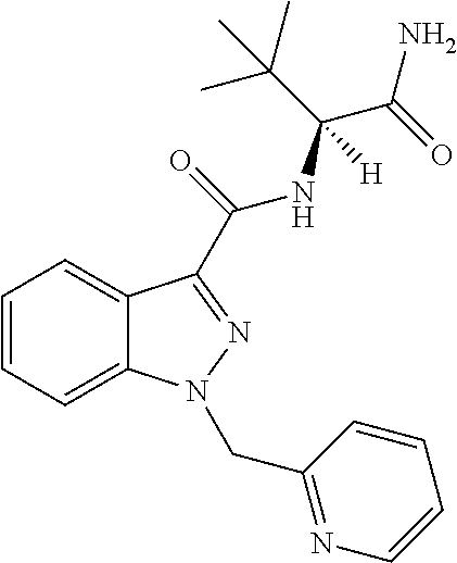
C1=CC=C2C(=C1)C(C(NC(C(C)(C)C)(C(N)=O)[H])=O)=NN2CC1=NC=CC=C1
